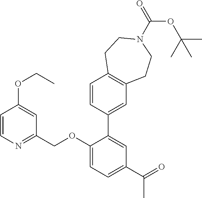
C1=CN=C(COC2=CC=C(C(=O)C)C=C2C2=CC3=C(C=C2)CCN(C(=O)OC(C)(C)C)CC3)C=C1OCC
